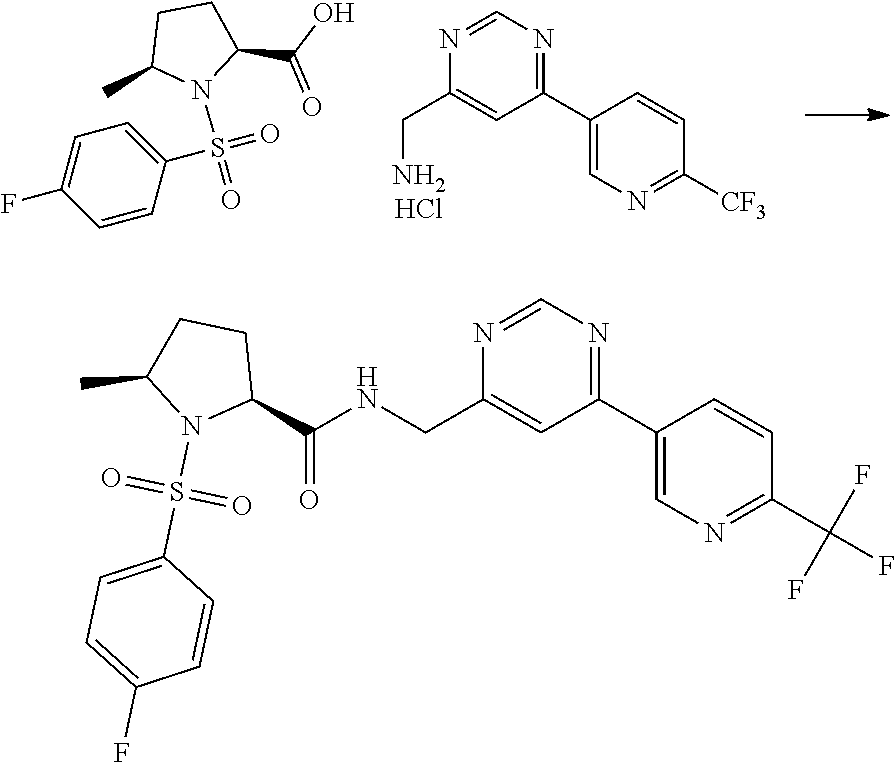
C1(C2=CN=C([CF3])C=C2)=NC=NC(CN)=C1.Cl.C1=CC(S(=O)(=O)N2C(C(=O)O)CCC2C)=CC=C1F.C1(C2=NC=NC(CNC(C3CCC(C)N3S(C3=CC=C(F)C=C3)(=O)=O)=O)=C2)=CN=C(C(F)(F)F)C=C1
